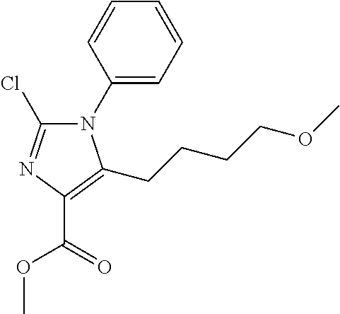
N1(C2=CC=CC=C2)C(Cl)=NC(C(=O)OC)=C1CCCCOC
